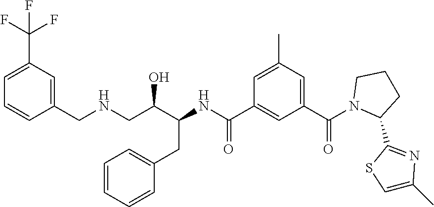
C1(CNCC(C(CC2=CC=CC=C2)NC(C2=CC(C(N3C(C4=NC(C)=CS4)CCC3)=O)=CC(C)=C2)=O)O)=CC(C(F)(F)F)=CC=C1
